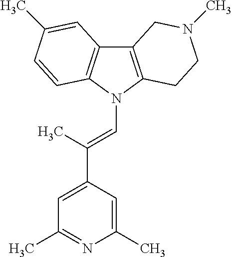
C12=C(N(C=C(C3=CC(C)=NC(C)=C3)C)C3=C1C=C(C)C=C3)CCN(C)C2
